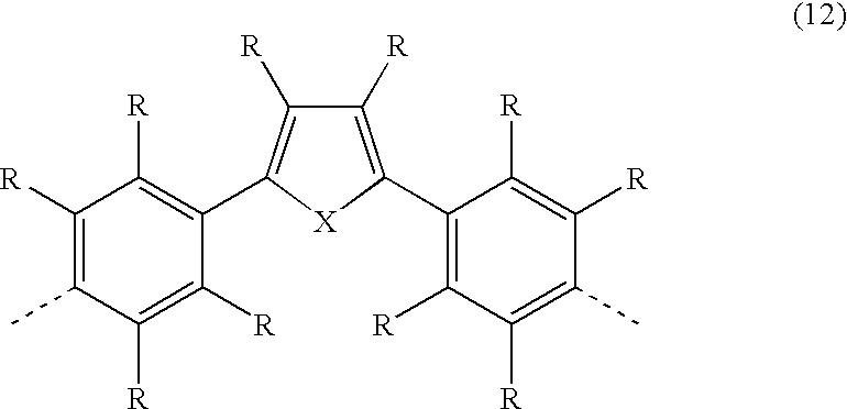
C1([R])=C(C)C([R])=C([R])C(C2=C([R])C([R])=C(C3=C([R])C([R])=C(C)C([R])=C3[R])[X]2)=C1[R]
